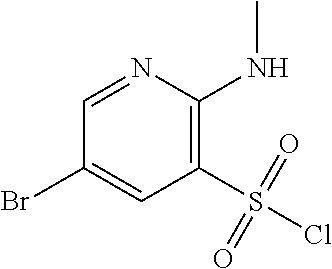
C1(Br)=CC(S(=O)(=O)Cl)=C(NC)N=C1
